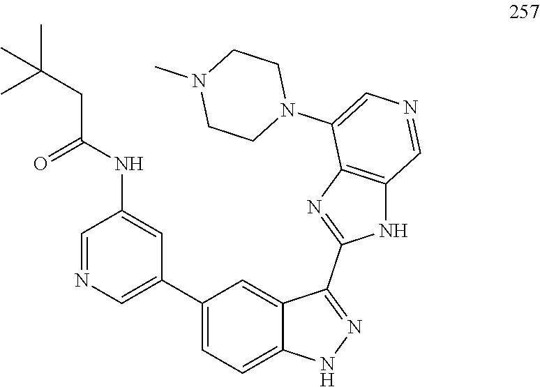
C12=CC(C3=CN=CC(NC(CC(C)(C)C)=O)=C3)=CC=C1NN=C2C1=NC2=C(N1)C=NC=C2N1CCN(C)CC1
